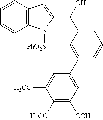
C1(C(C2=CC=CC(C3=CC([OCH3])=C([OCH3])C([OCH3])=C3)=C2)O)=CC2=C(N1[PhO2S])C=CC=C2
